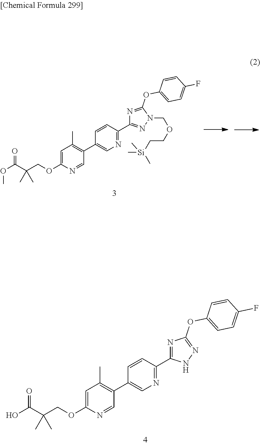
OC(C(COC1=CC(C)=C(C2=CN=C(C3=NC(OC4=CC=C(F)C=C4)=NN3)C=C2)C=N1)(C)C)=O.O(C(C(COC1=CC(C)=C(C2=CN=C(C3=NN(COCC[Si](C)(C)C)C(OC4=CC=C(F)C=C4)=N3)C=C2)C=N1)(C)C)=O)C
